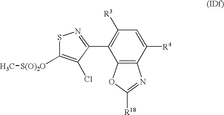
C1([R3])=C(C2=NSC([S(O)2O]C)=C2Cl)C2=C(C([R4])=C1)N=C([R18])O2
